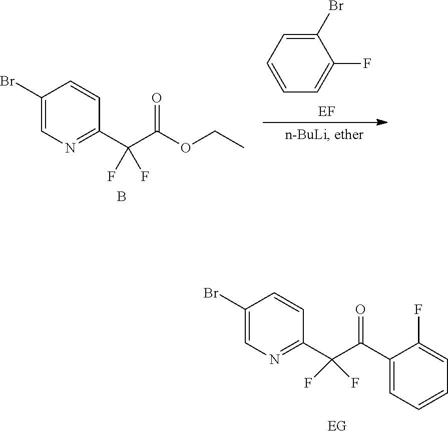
C1(Br)=CN=C(C(F)(C(C2=CC=CC=C2F)=O)F)C=C1.[EG].C1(Br)=CN=C(C(F)(C(OCC)=O)F)C=C1.B.C1=C(Br)C(F)=CC=C1
